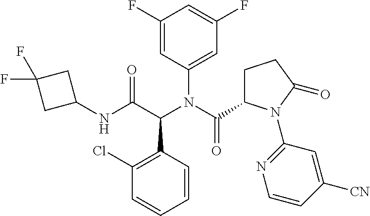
C1=CC(C(C(NC2CC(F)(F)C2)=O)N(C2=CC(F)=CC(F)=C2)C(=O)C2CCC(=O)N2C2=NC=CC([CN])=C2)=C(Cl)C=C1
